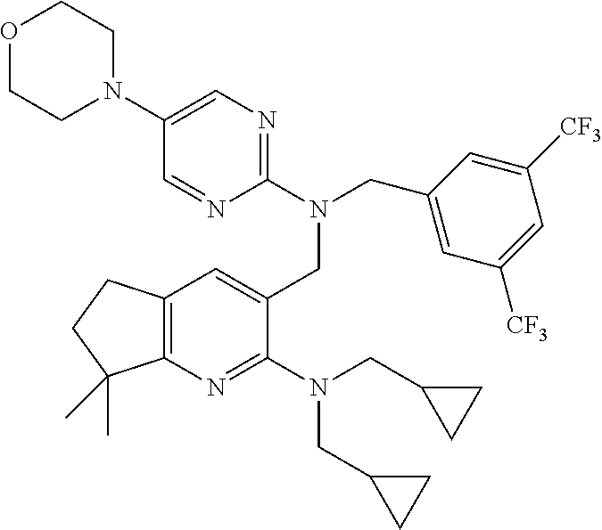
C1(N(CC2=CC([CF3])=CC([CF3])=C2)CC2=CC3=C(N=C2N(CC2CC2)CC2CC2)C(C)(C)CC3)=NC=C(N2CCOCC2)C=N1
